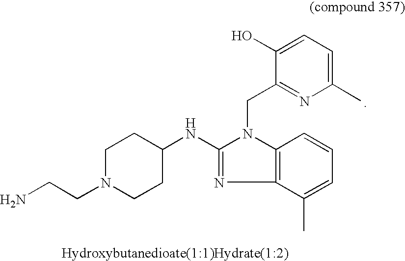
N(C1=NC2=C(N1CC1=NC(C)=CC=C1O)C=CC=C2C)C1CCN(CCN)CC1
